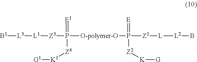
[B1][L3][L1][Z3]P([O-polymer-O]P([Z1][L][L2]B)(=[E])[Z2][K][G])(=[E1])[Z4][K1][G1]
